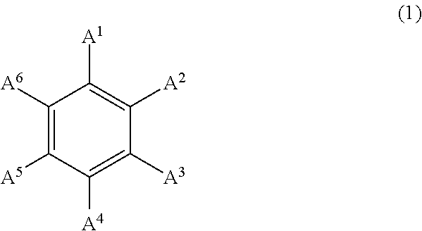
C1([A4])=C([A3])C([A2])=C([A1])C([A6])=C1[A5]
